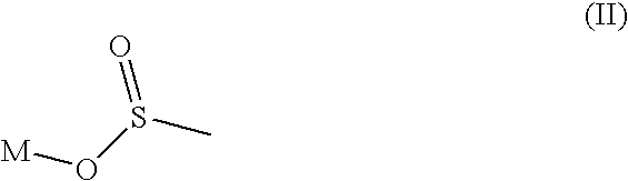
[M]OS(C)=O
